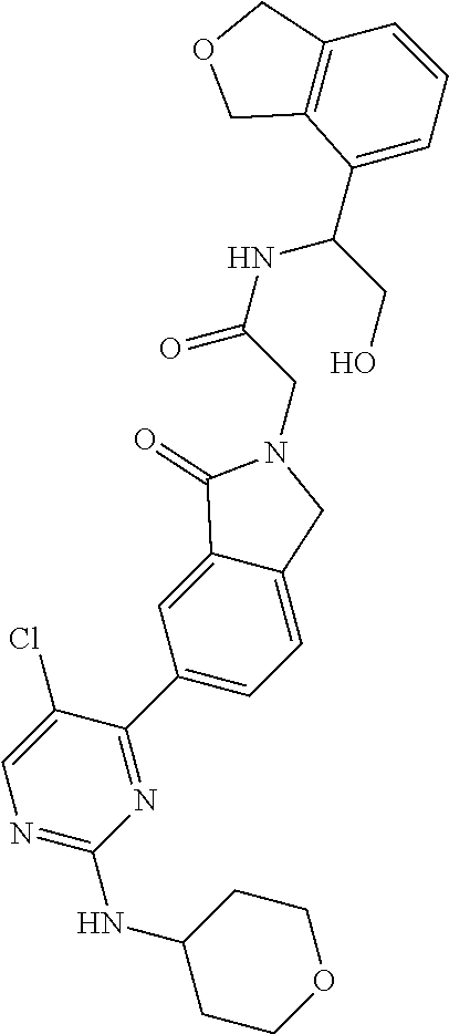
C1CC(NC2=NC=C(Cl)C(C3=CC=C4C(=C3)C(=O)N(CC(NC(CO)C3=CC=CC5=C3COC5)=O)C4)=N2)CCO1
